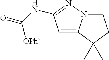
C1=C2N(N=C1NC([OPh`])=O)CCC2(C)C
